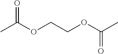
O=C(OCCOC(C)=O)C
